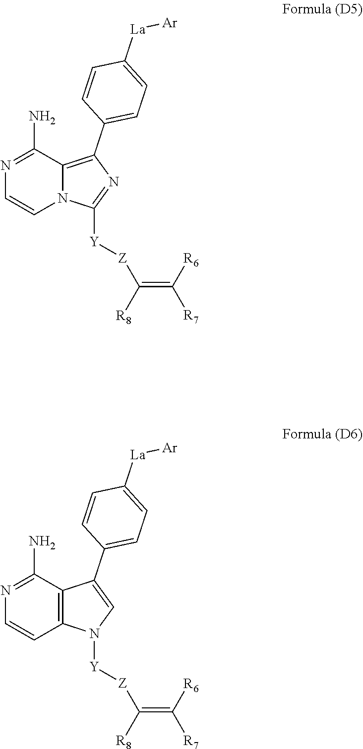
N12C(=C(C3=CC=C([La][Ar])C=C3)N=C1[Y][Z]C(=C([R6])[R7])[R8])C(N)=NC=C2.C12=C(C(N)=NC=C1)C(C1=CC=C([La][Ar])C=C1)=CN2[Y][Z]C(=C([R6])[R7])[R8]
